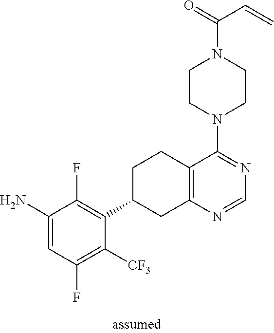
C1(N)=CC(F)=C([CF3])C(C2CC3=C(CC2)C(N2CCN(C(=O)C=C)CC2)=NC=N3)=C1F
